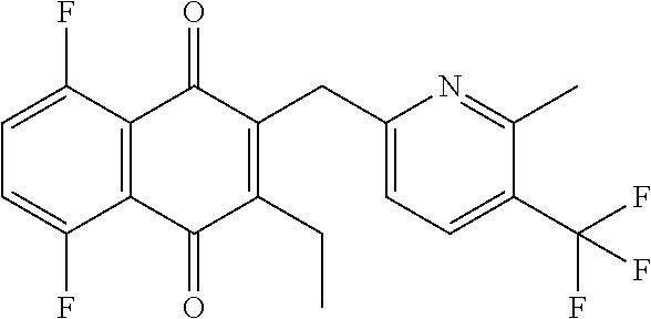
C1(C)=NC(CC2=C(CC)C(=O)C3=C(C(F)=CC=C3F)C2=O)=CC=C1C(F)(F)F
